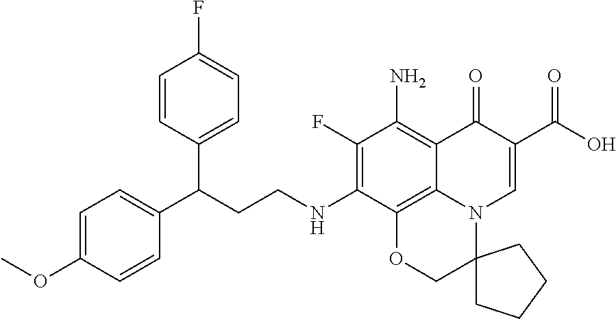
C(CCNC1=C(F)C(N)=C2C3=C1OCC1(N3C=C(C(=O)O)C2=O)CCCC1)(C1=CC=C(OC)C=C1)C1=CC=C(F)C=C1
